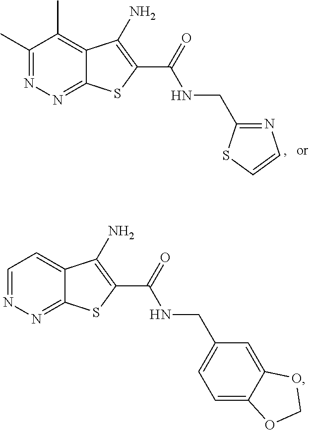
C1(C)=NN=C2C(=C1C)C(N)=C(C(=O)NCC1=NC=CS1)S2.C1=NN=C2C(=C1)C(N)=C(C(=O)NCC1=CC=C3C(=C1)OCO3)S2
